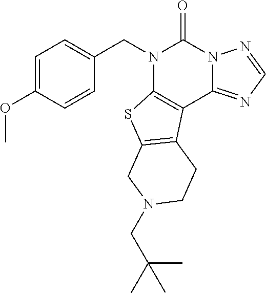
C1=C(OC)C=CC(CN2C3=C(C4=NC=NN4C2=O)C2=C(S3)CN(CC(C)(C)C)CC2)=C1
